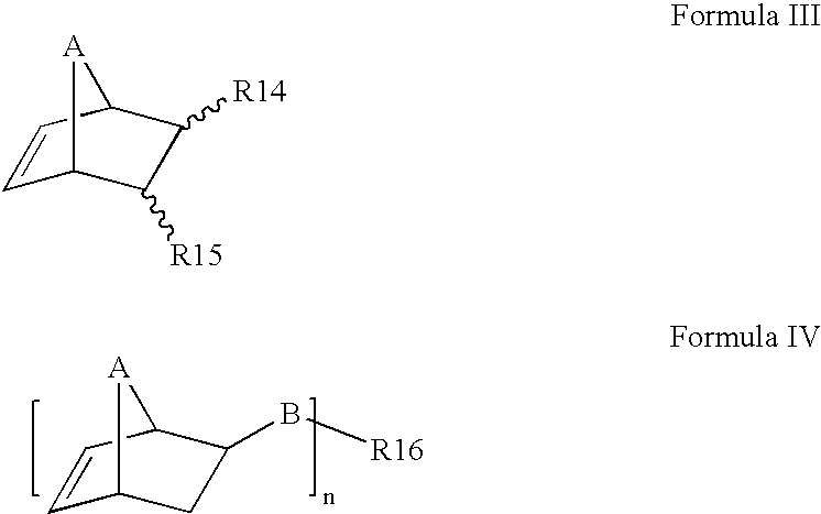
C1=CC2C(B[R16])CC1[A]2.C1=CC2C([R14])C([R15])C1[A]2
